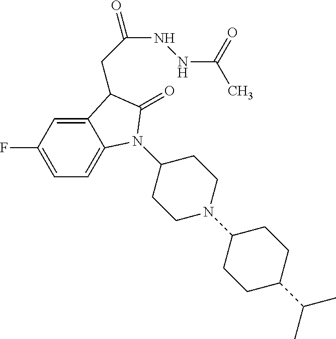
C1(N2C3=CC=C(F)C=C3C(CC(NNC(=O)C)=O)C2=O)CCN(C2CCC(C(C)C)CC2)CC1
